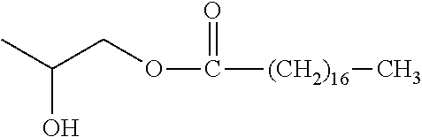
CC(COC(=O)[(CH2)16]C)O
